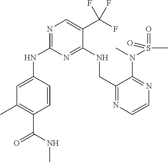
C1=CC(NC2=NC=C(C(F)(F)F)C(NCC3=NC=CN=C3N(S(C)(=O)=O)C)=N2)=CC(C)=C1C(NC)=O
